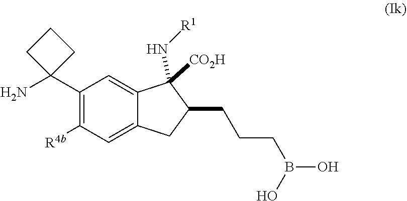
B(O)(O)CCCC1C([CO2H])(N[R1])C2=CC(C3(N)CCC3)=C([R4b])C=C2C1
